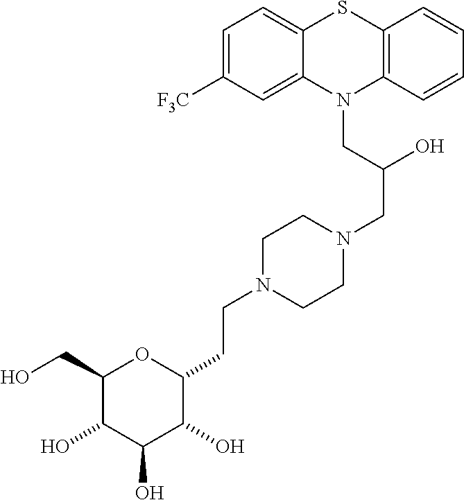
C1=C([F3C])C=C2C(=C1)SC1=C(N2CC(CN2CCN(CCC3OC(CO)C(O)C(O)C3O)CC2)O)C=CC=C1
